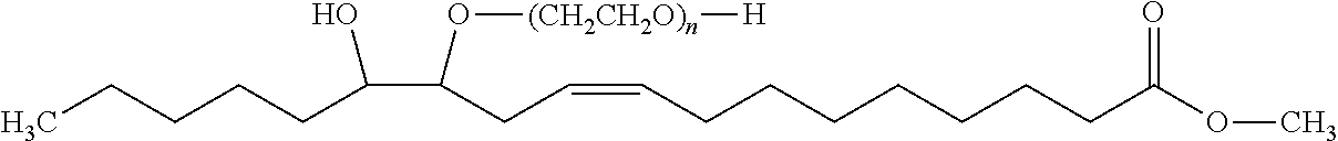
C(C(CC=CCCCCCCCC(OC)=O)O[(CH2CH2O)n][H])(CCCCC)O
